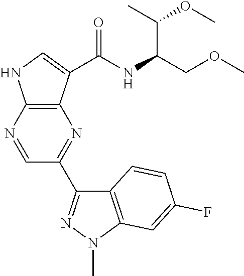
N1=C(C2=NN(C)C3=C2C=CC(F)=C3)C=NC2=C1C(C(NC(COC)C(C)OC)=O)=CN2
